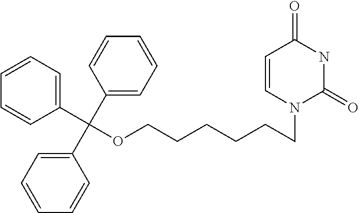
C(C1=CC=CC=C1)(C1=CC=CC=C1)(C1=CC=CC=C1)OCCCCCCN1C(=O)NC(=O)C=C1
